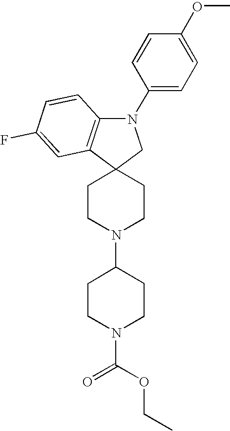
N1(C2=CC=C(OC)C=C2)C2=C(C3(C1)CCN(C1CCN(C(OCC)=O)CC1)CC3)C=C(F)C=C2
